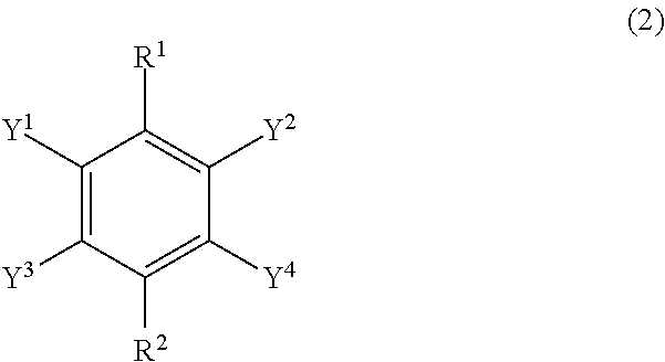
C1([Y1])=C([Y3])C([R2])=C([Y4])C([Y2])=C1[R1]
